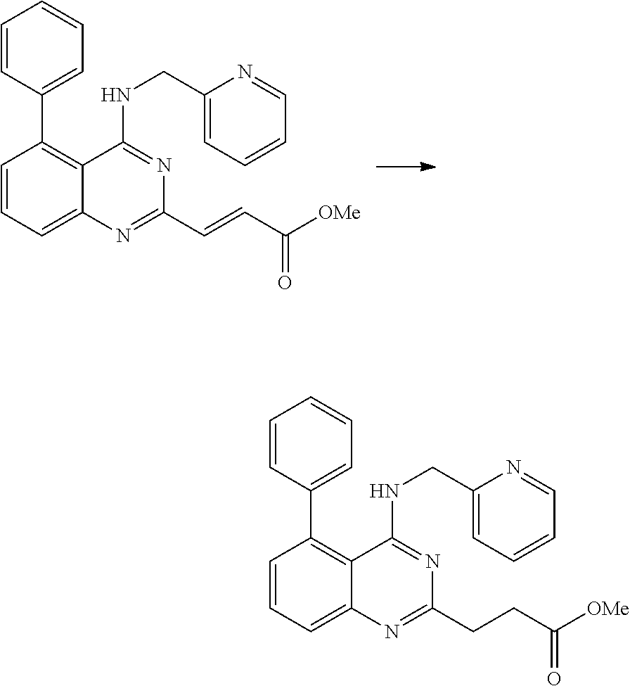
C1=CC(C2=C3C(=CC=C2)N=C(C=CC([OMe])=O)N=C3NCC2=CC=CC=N2)=CC=C1.C1=CC(C2=C3C(=CC=C2)N=C(CCC([OMe])=O)N=C3NCC2=CC=CC=N2)=CC=C1
